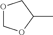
O1COC(C)C1
